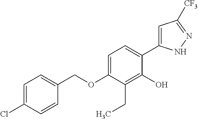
C1(OCC2=CC=C(Cl)C=C2)=CC=C(C2=CC([CF3])=NN2)C(O)=C1CC
